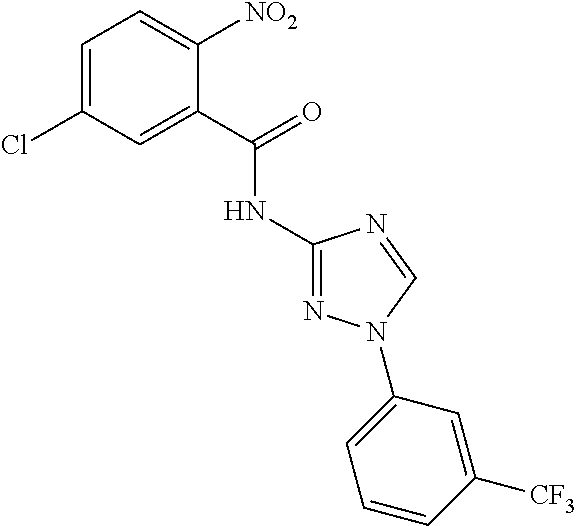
C1(NC(C2=CC(Cl)=CC=C2[NO2])=O)=NN(C2=CC=CC([CF3])=C2)C=N1
